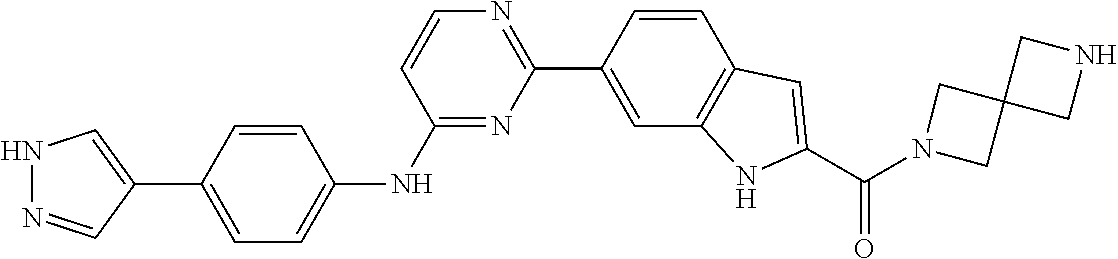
C1(C2=CC3=C(C=C2)C=C(C(N2CC4(C2)CNC4)=O)N3)=NC=CC(NC2=CC=C(C3=CNN=C3)C=C2)=N1
